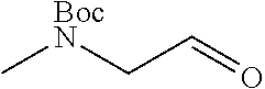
C[BocN]CC=O
